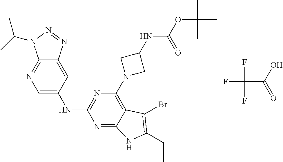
C1=C(NC2=NC(N3CC(NC(=O)OC(C)(C)C)C3)=C3C(=N2)NC(CC)=C3Br)C=C2C(=N1)N(C(C)C)N=N2.FC(C(=O)O)(F)F
